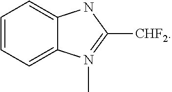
C1=CC=C2C(=C1)NC([CHF2])=N2C
